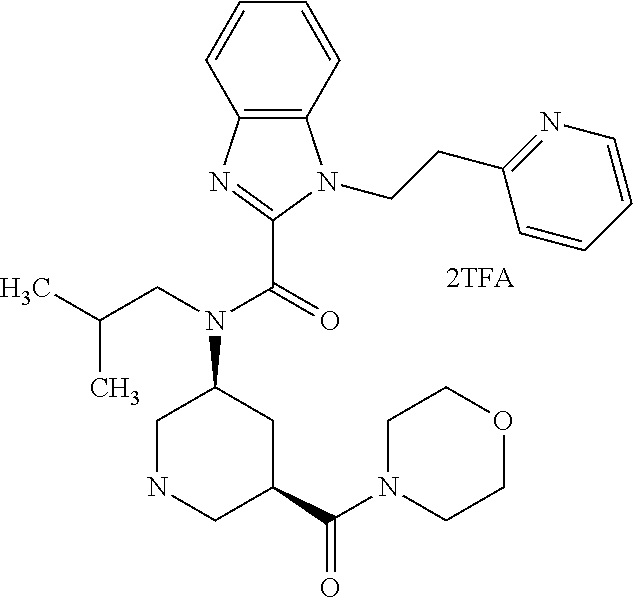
C1NCC(C(N2CCOCC2)=O)CC1N(CC(C)C)C(=O)C1=NC2=C(N1CCC1=NC=CC=C1)C=CC=C2
